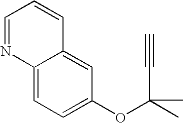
C1=NC2=CC=C(OC(C#C)(C)C)C=C2C=C1
